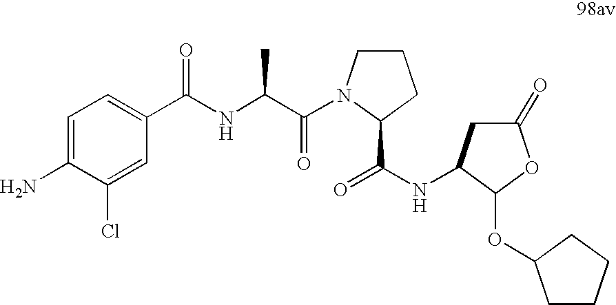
C1=C(N)C(Cl)=CC(C(NC(C(=O)N2CCCC2C(NC2CC(=O)OC2OC2CCCC2)=O)C)=O)=C1
